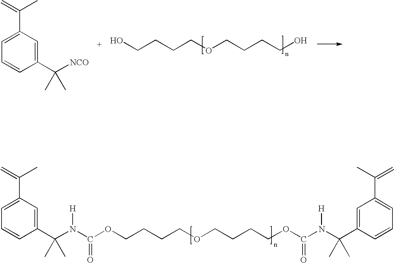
C=C(C)C1=CC=CC(C([NCO])(C)C)=C1.OCCCCOCCCCO.C=C(C)C1=CC=CC(C(N([H])C(=O)OCCCCOCCCCOC(N([H])C(C2=CC(C(=C)C)=CC=C2)(C)C)=O)(C)C)=C1
